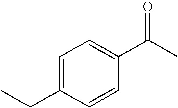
C1=C(CC)C=CC(C(C)=O)=C1
